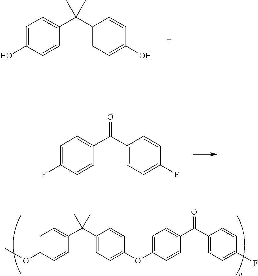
C1=C(O)C=CC(C(C2=CC=C(O)C=C2)(C)C)=C1.C1=C(F)C=CC(C(C2=CC=C(F)C=C2)=O)=C1.C1=C(OC)C=CC(C(C2=CC=C(OC3=CC=C(C(C4=CC=C(F)C=C4)=O)C=C3)C=C2)(C)C)=C1
